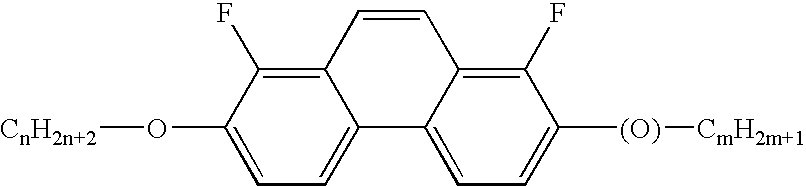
C12=C(F)C(O[CnH2n+2])=CC=C1C1=CC=C([(O)][CmH2m+1])C(F)=C1C=C2
